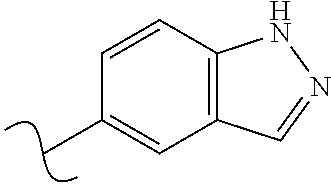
CC1=CC2=C(C=C1)NN=C2
